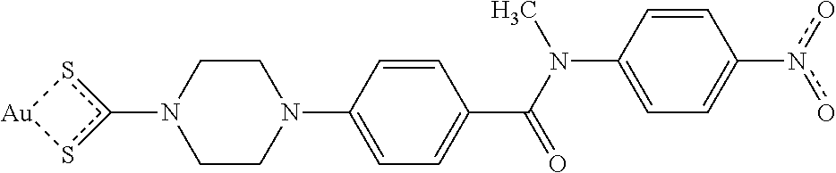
C1CN(C2=CC=C(C(N(C3=CC=C(n(o)o)C=C3)C)=O)C=C2)CCN1c1s[Au]s1
